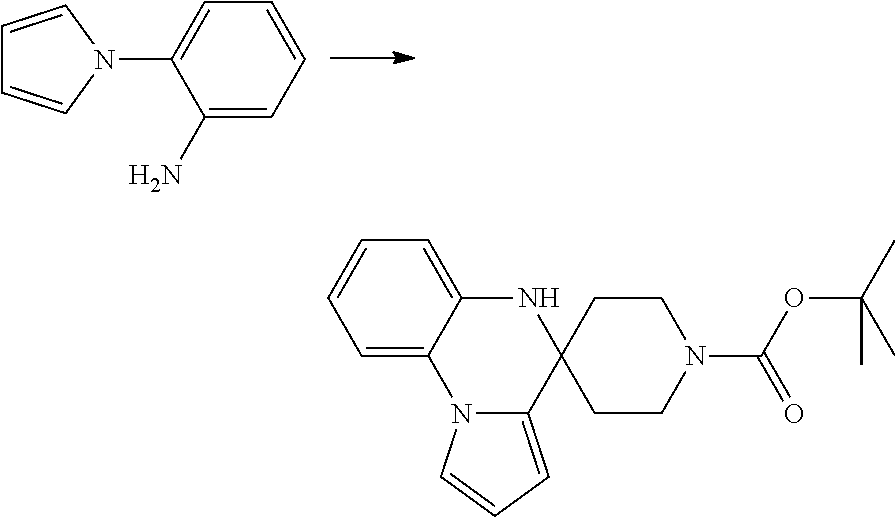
C1=CN(C2=CC=CC=C2N)C=C1.C12=CC=CC=C1NC1(C3=CC=CN23)CCN(C(=O)OC(C)(C)C)CC1
